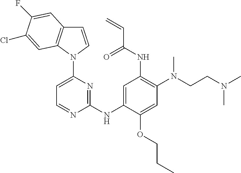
C1=CN(C2=CC=NC(NC3=CC(NC(C=C)=O)=C(N(CCN(C)C)C)C=C3OCCC)=N2)C2=C1C=C(F)C(Cl)=C2
